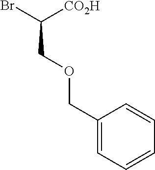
BrC(COCC1=CC=CC=C1)[CO2H]
